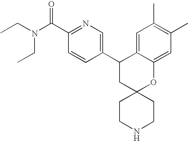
C1(C2CC3(OC4=CC(C)=C(C)C=C24)CCNCC3)=CN=C(C(N(CC)CC)=O)C=C1
